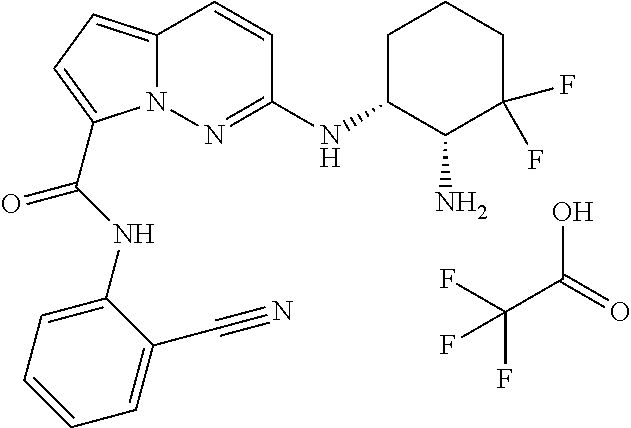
OC(=O)C(F)(F)F.C12=CC=C(C(NC3=CC=CC=C3C#N)=O)N1N=C(NC1C(N)C(F)(F)CCC1)C=C2
